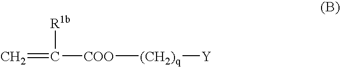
C(=C)([COO][(CH2)q][Y])[R1b]
